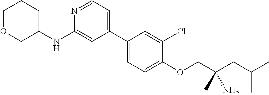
C1(C2=CC=NC(NC3CCCOC3)=C2)=CC=C(OCC(CC(C)C)(N)C)C(Cl)=C1
